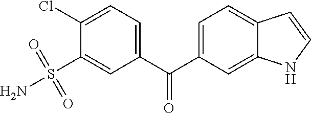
C1(Cl)=CC=C(C(C2=CC=C3C(=C2)NC=C3)=O)C=C1S(=O)(=O)N
